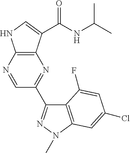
N1=CC(C2=NN(C)C3=C2C(F)=CC(Cl)=C3)=NC2=C1NC=C2C(NC(C)C)=O
